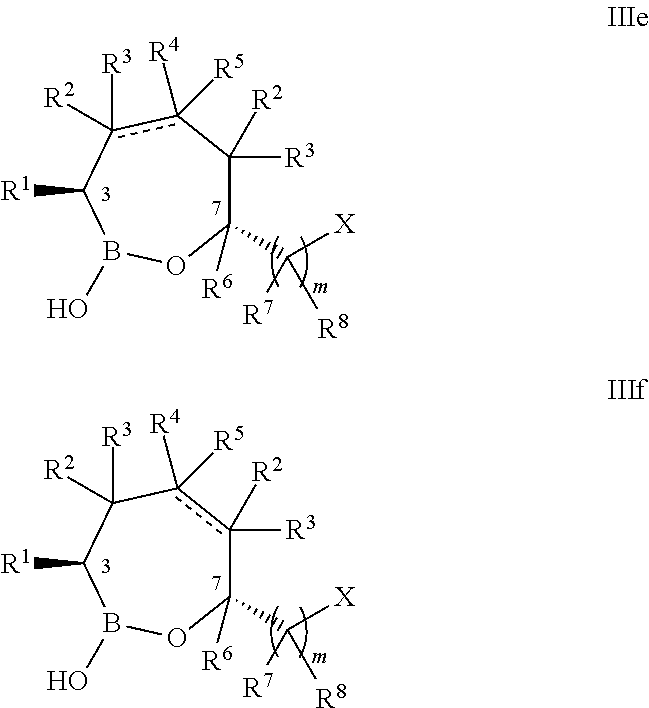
C1([R6])(C([X])([R7])[R8])C([R3])([R2])c([R4])([R5])c([R3])([R2])C([R1])B(O)O1.C1([R6])(C([X])([R7])[R8])c([R3])([R2])c([R4])([R5])C([R3])([R2])C([R1])B(O)O1
